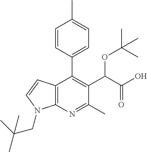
C12=C(N=C(C)C(C(C(O)=O)OC(C)(C)C)=C1C1=CC=C(C)C=C1)N(CC(C)(C)C)C=C2
